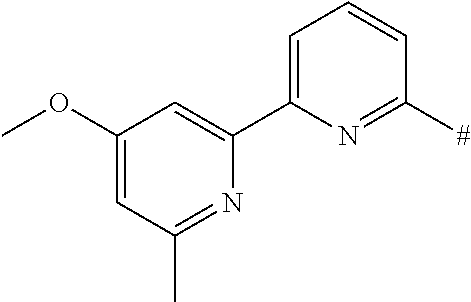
C1=C(C2=CC(OC)=CC(C)=N2)N=C([#])C=C1
